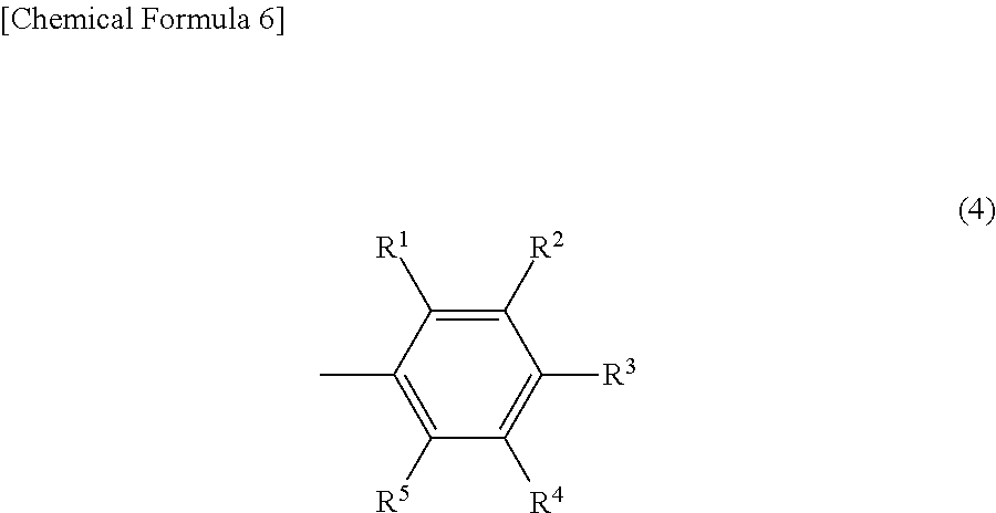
C1([R5])=C(C)C([R1])=C([R2])C([R3])=C1[R4]
